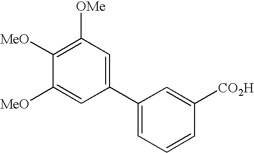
C1(C2=CC=CC([CO2H])=C2)=CC([OMe])=C([MeO])C([MeO])=C1
